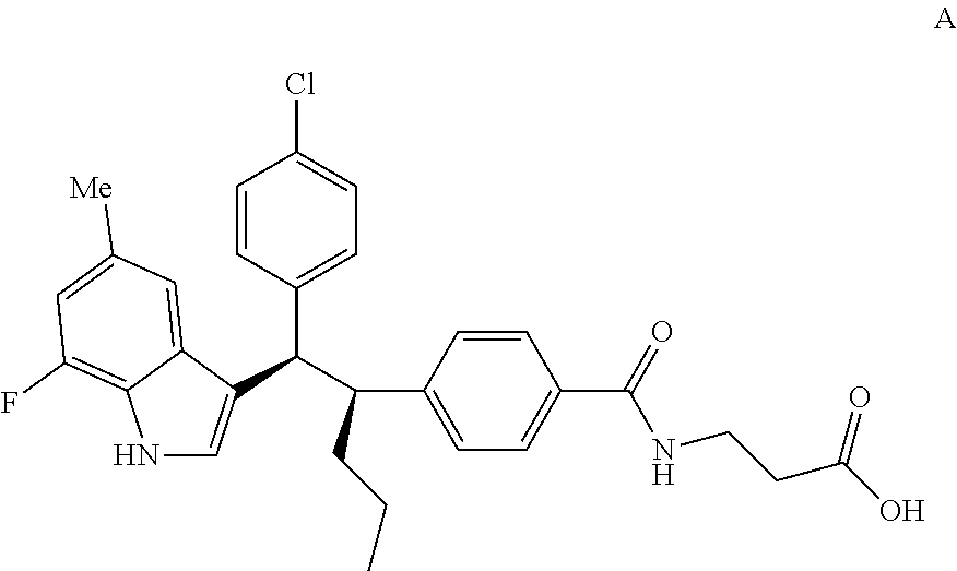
C1=CC(C(C(CCC)C2=CC=C(C(NCCC(O)=O)=O)C=C2)C2=CNC3=C(F)C=C([Me])C=C23)=CC=C1Cl
